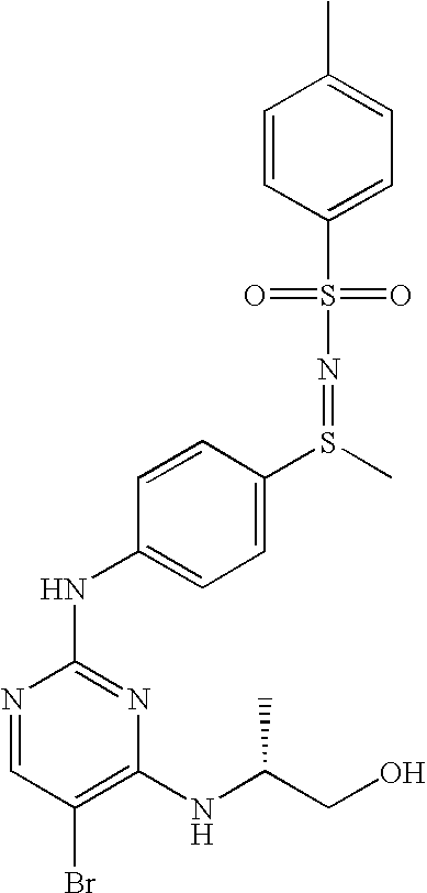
C1(S(=O)(=O)N=S(C2=CC=C(NC3=NC(NC(CO)C)=C(Br)C=N3)C=C2)C)=CC=C(C)C=C1
